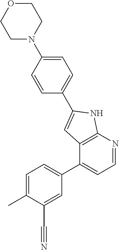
CC1=CC=C(C2=CC=NC3=C2C=C(C2=CC=C(N4CCOCC4)C=C2)N3)C=C1C#N
